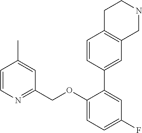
C1=CN=C(COC2=CC=C(F)C=C2C2=CC3=C(C=C2)CCNC3)C=C1C
